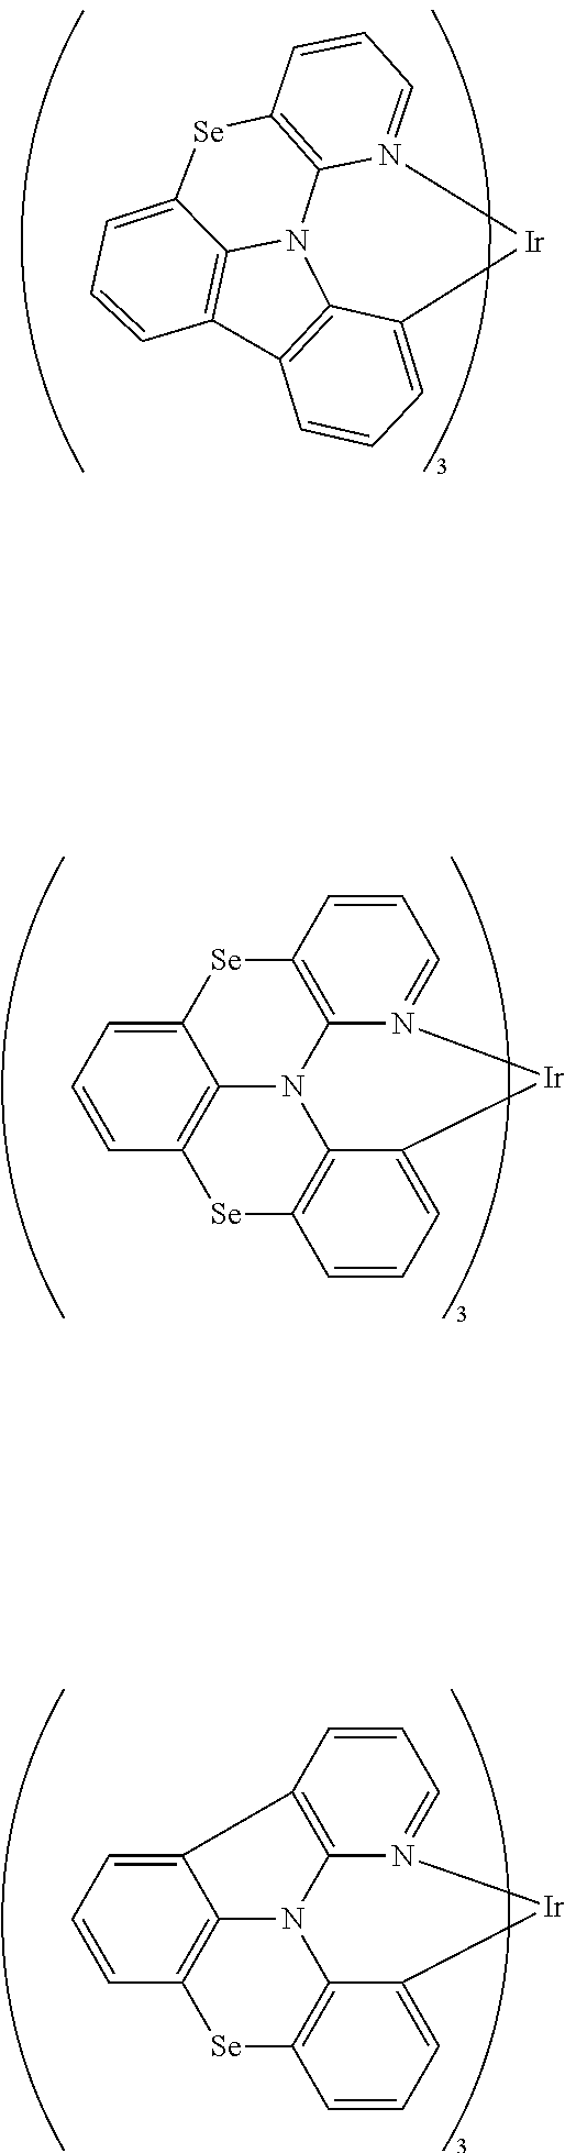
C12=CC=CC3=C1N1C4=C([Se]2)C=CC=N4[Ir]C2=CC=CC(=C12)[Se]3.C12=C3C(=CC=C1)[Ir]N1=CC=CC4=C1N3C1=C2C=CC=C1[Se]4.C12=CC=CC3=C1N1C4=C2C=CC=N4[Ir]C2=CC=CC(=C12)[Se]3
